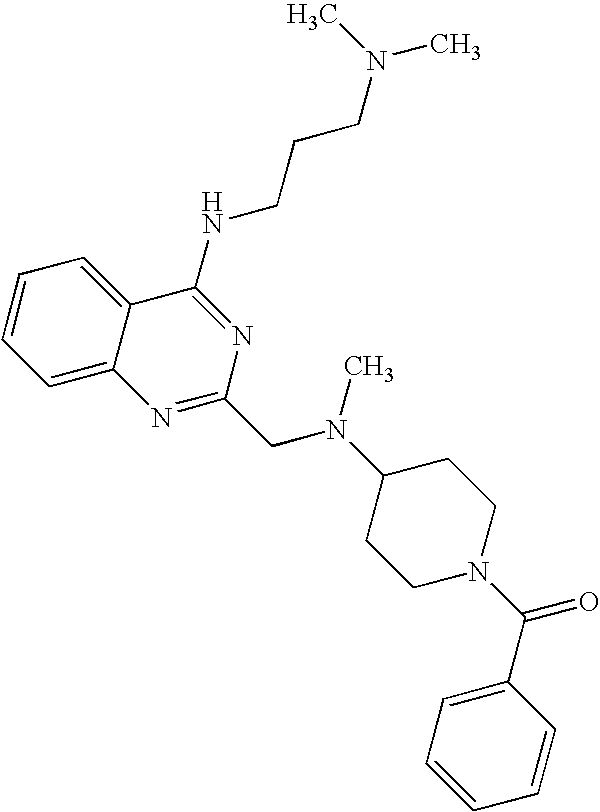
C1=CC=C2C(=C1)N=C(CN(C1CCN(C(=O)C3=CC=CC=C3)CC1)C)N=C2NCCCN(C)C
